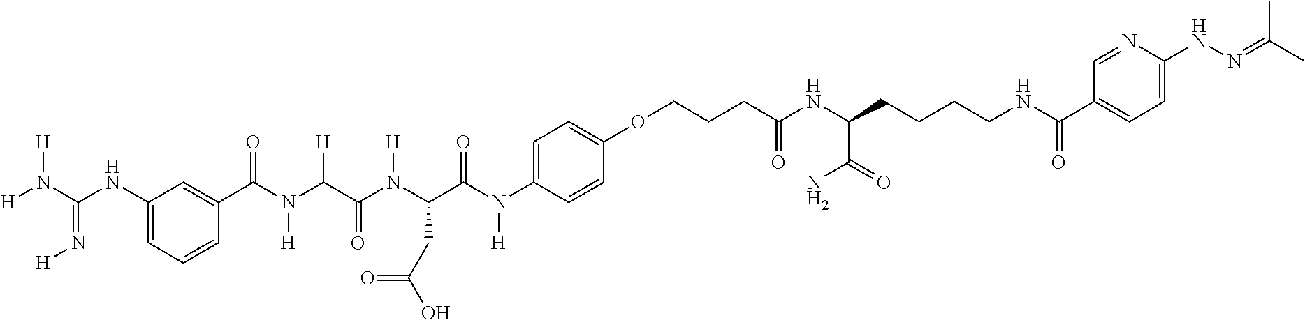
C1(NC(N([H])[H])=N[H])=CC=CC(C(N(C(C(N(C(C(N(C2=CC=C(OCCCC(NC(CCCCNC(C3=CC=C(NN=C(C)C)N=C3)=O)C(=O)N)=O)C=C2)[H])=O)CC(O)=O)[H])=O)[H])[H])=O)=C1
